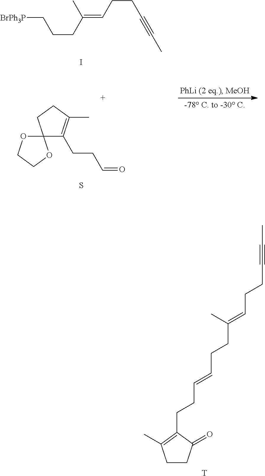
C1CC(=O)C(CCC=CCCC(=CCCC#CC)C)=C1C.[T].C12(C(CCC=O)=C(C)CC1)OCCO2.S.[BrPh3P]CCCC(=CCCC#CC)C.I
